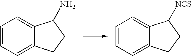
C1=CC=C2C(=C1)C(N)CC2.C1=CC=C2C(=C1)C([NCS])CC2
